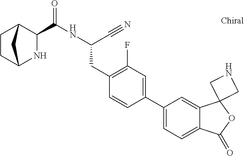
C1CC2NC(C(=O)NC(CC3=C(F)C=C(C4=CC=C5C(=C4)C4(OC5=O)CNC4)C=C3)C#N)C1C2
